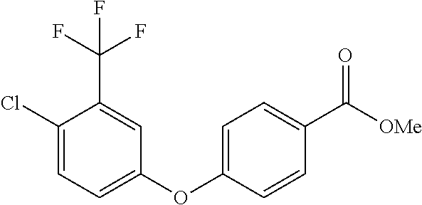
C1(Cl)=CC=C(OC2=CC=C(C([OMe])=O)C=C2)C=C1C(F)(F)F
